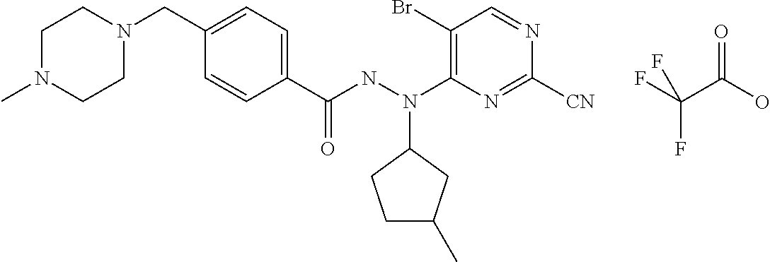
FC(C(O)=O)(F)F.CN1CCN(CC2=CC=C(C(NN(C3=C(Br)C=NC([CN])=N3)C3CCC(C)C3)=O)C=C2)CC1
